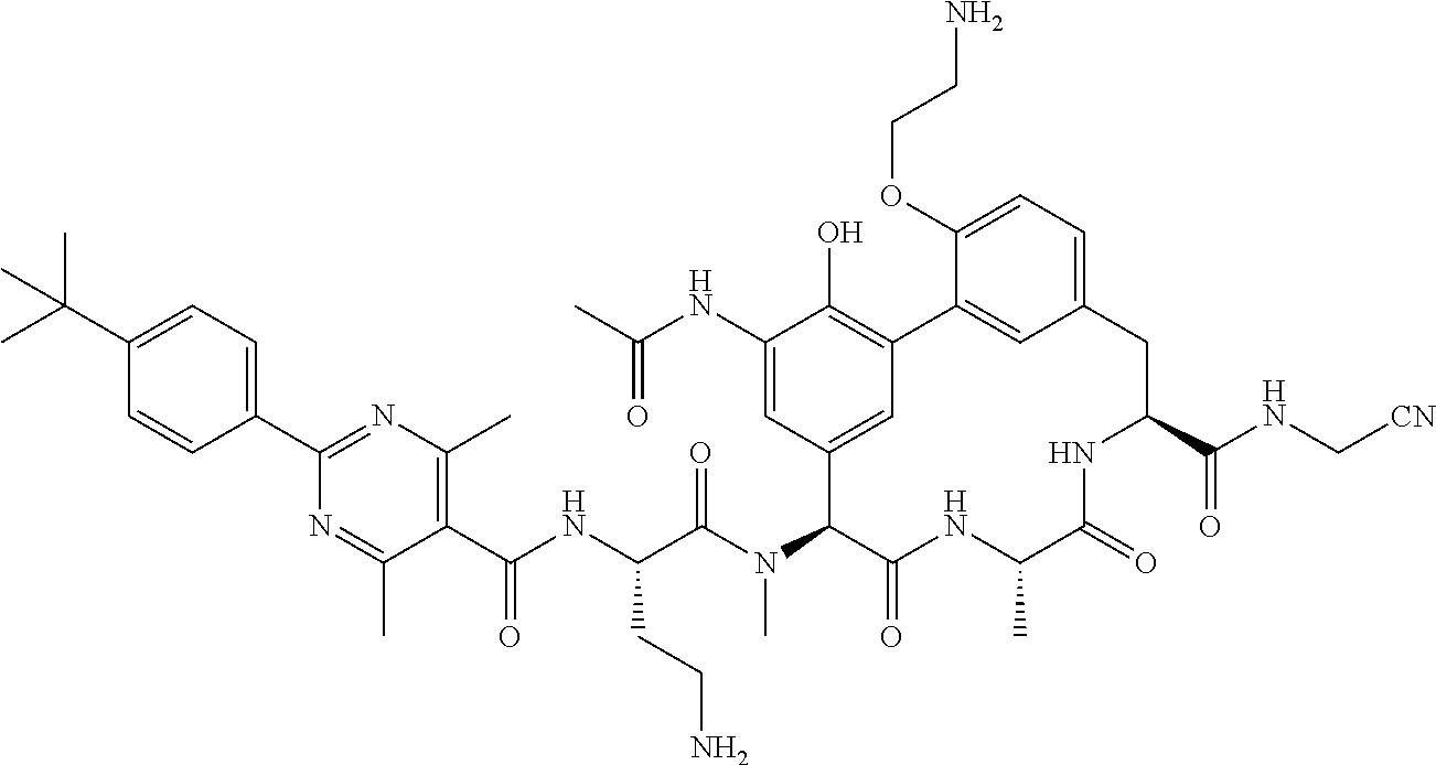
C1(C(NC(C(N(C2C(=O)NC(C)C(=O)NC(C(NC[CN])=O)CC3=CC=C(OCCN)C(=C3)C3=C(O)C(NC(C)=O)=CC2=C3)C)=O)CCN)=O)=C(C)N=C(C2=CC=C(C(C)(C)C)C=C2)N=C1C
